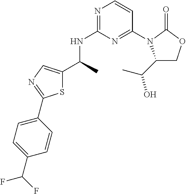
N1=C(NC(C)C2=CN=C(C3=CC=C(C(F)F)C=C3)S2)N=C(N2C(C(C)O)COC2=O)C=C1
